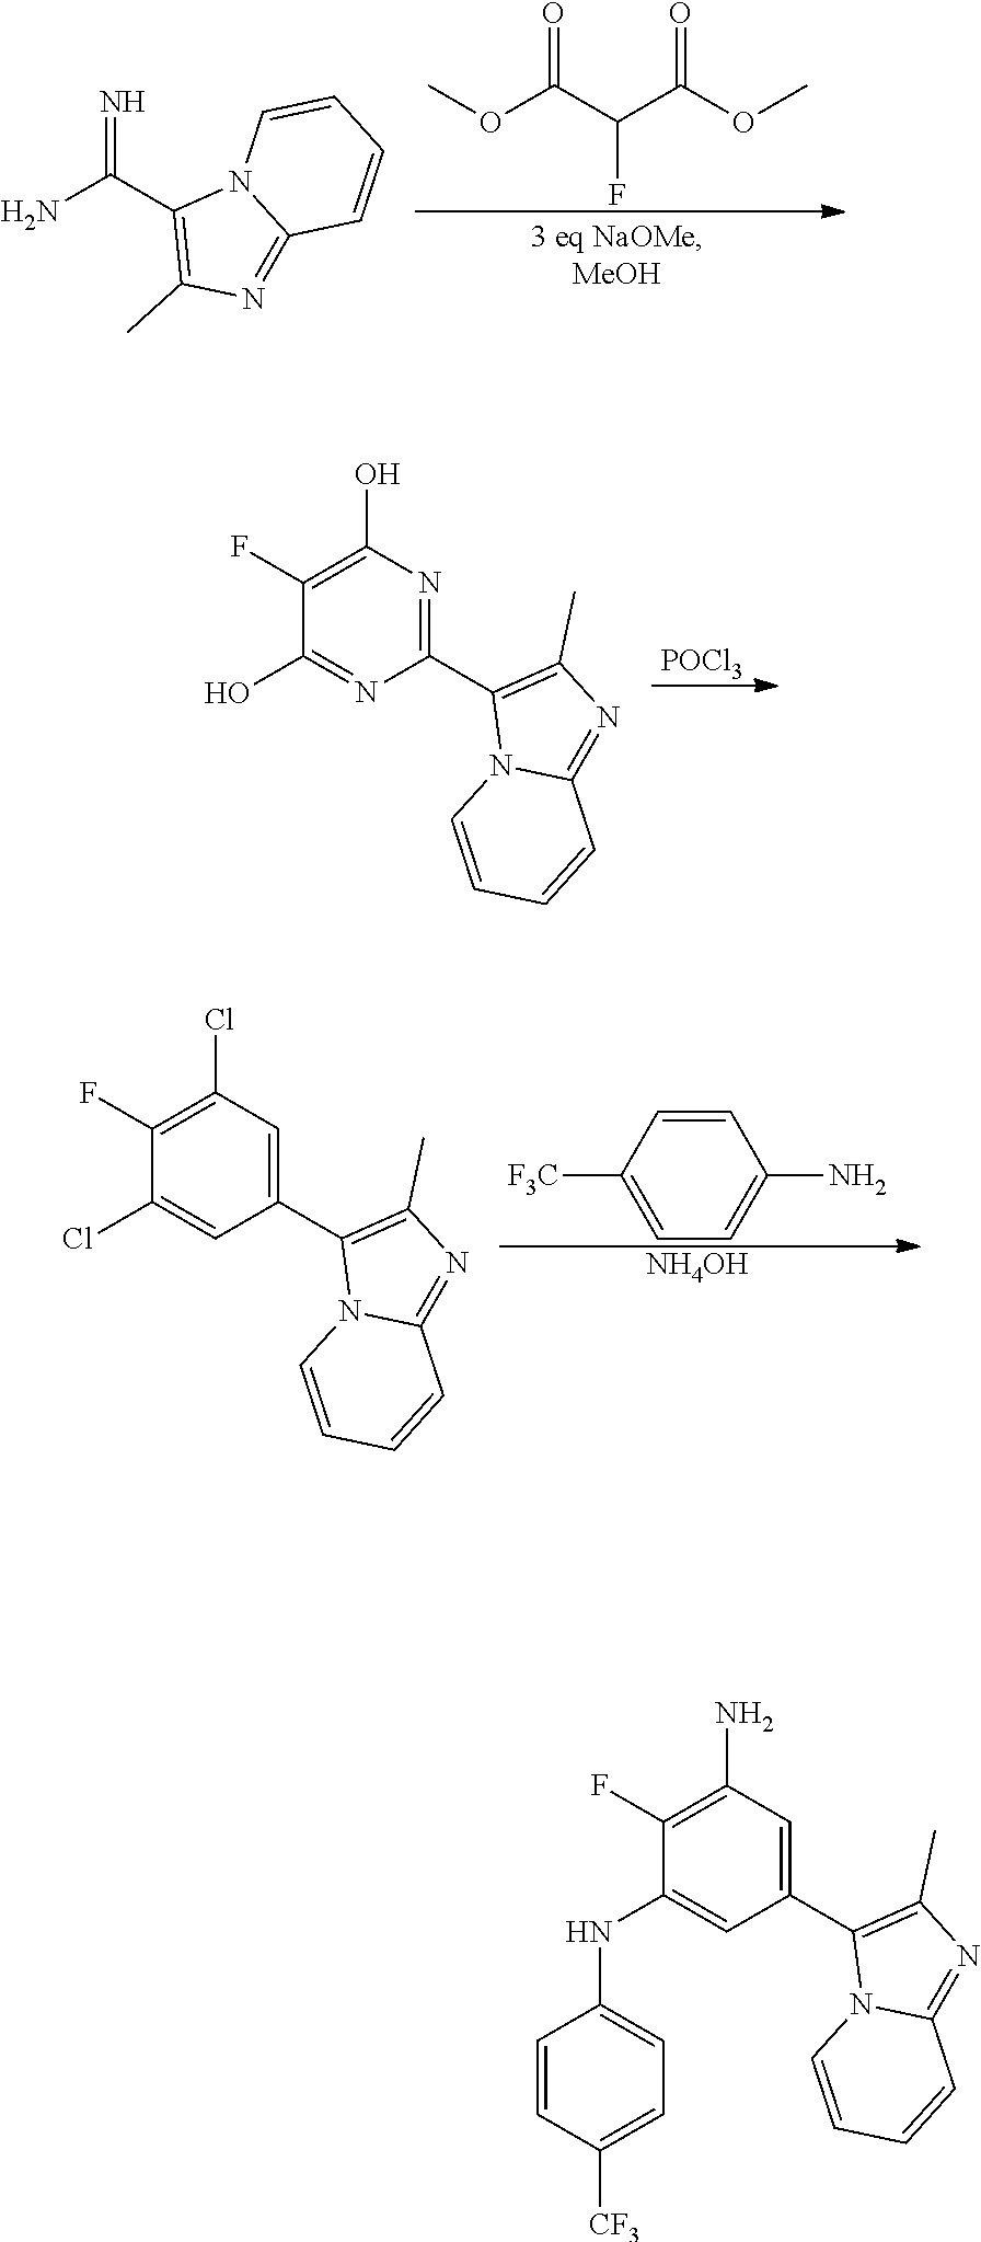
COC(C(C(OC)=O)F)=O.N=C(C1=C(C)N=C2N1C=CC=C2)N.[POCl3].C1(C2=C(C)N=C3N2C=CC=C3)=NC(O)=C(F)C(O)=N1.C1=CC([F3C])=CC=C1N.[NH4OH].C1(C2=C(C)N=C3N2C=CC=C3)=CC(Cl)=C(F)C(Cl)=C1.C1(C2=C(C)N=C3N2C=CC=C3)=CC(N)=C(F)C(NC2=CC=C([CF3])C=C2)=C1
